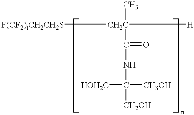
[F(CF2)tCH2CH2S][CH2C]([H])(C(NC([CH3OH])([CH2OH])[HOH2C])=O)C
